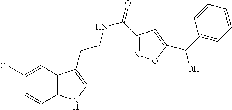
C12=C(C=C(Cl)C=C1)C(CCNC(=O)C1=NOC(C(C3=CC=CC=C3)O)=C1)=CN2
